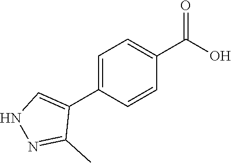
OC(=O)C1=CC=C(C2=CNN=C2C)C=C1
